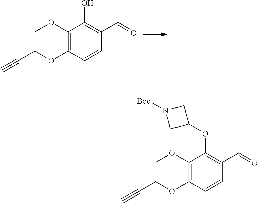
C1(O)=C(C=O)C=CC(OCC#C)=C1OC.C1(OC2CN([Boc])C2)=C(C=O)C=CC(OCC#C)=C1OC
